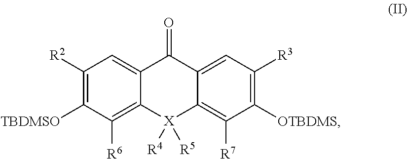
C1([R2])=C([TBDMSO])C([R6])=C2C(=C1)C(=O)C1=CC([R3])=C([OTBDMS])C([R7])=C1[X]2([R4])[R5]
